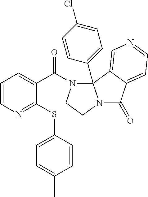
N1=C(SC2=CC=C(C)C=C2)C(C(N2CCN3C(=O)C4=CC=NC=C4C23C2=CC=C(Cl)C=C2)=O)=CC=C1
